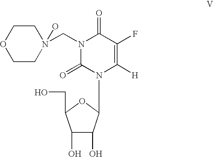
N1(CN2C(=O)N(C3C(O)C(O)C(CO)O3)C([H])=C(F)C2=O)(O)CCOCC1
